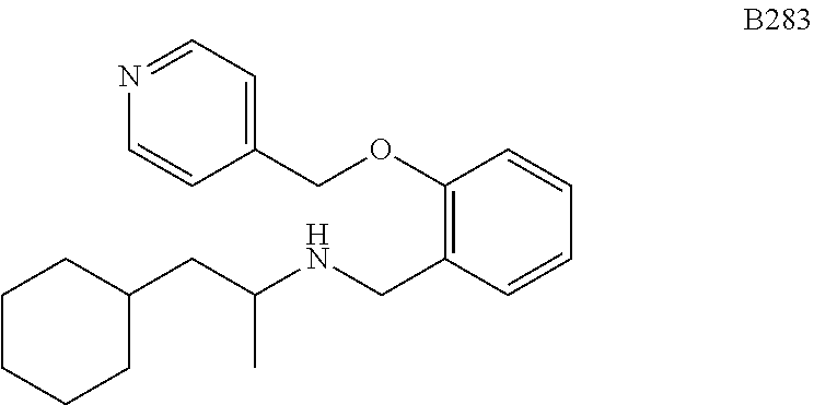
C1(OCC2=CC=NC=C2)=C(CNC(C)CC2CCCCC2)C=CC=C1
